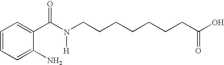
C1=CC=C(N)C(C(N(CCCCCCCC(O)=O)[H])=O)=C1
